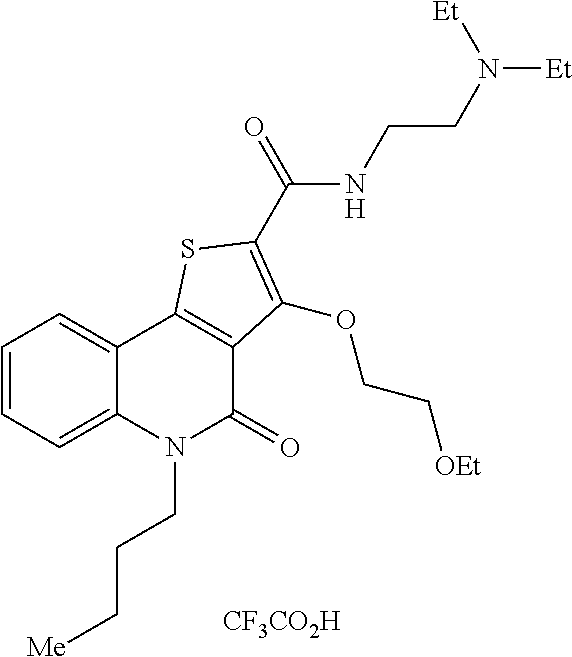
C1=CC=C2C(=C1)C1=C(C(=O)N2CCC[Me])C(OCC[OEt])=C(C(=O)NCCN([Et])[Et])S1.[CF3CO2H]
